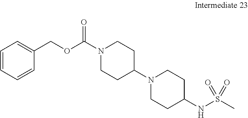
N1(C(OCC2=CC=CC=C2)=O)CCC(N2CCC(NS(C)(=O)=O)CC2)CC1
